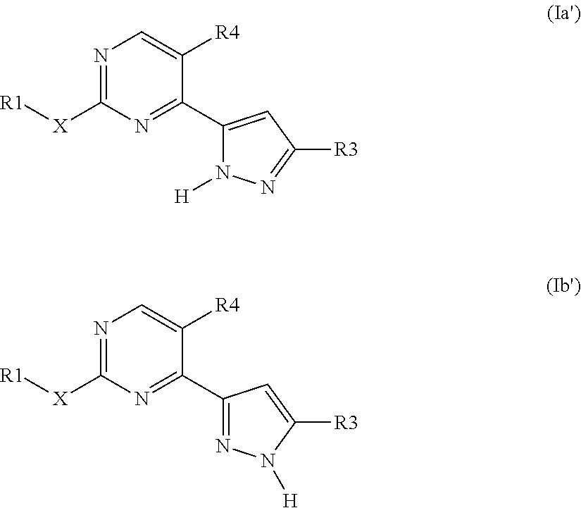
N1=C([X][R1])N=C(C2=CC([R3])=NN2[H])C([R4])=C1.N1=C([X][R1])N=C(C2=NN([H])C([R3])=C2)C([R4])=C1
